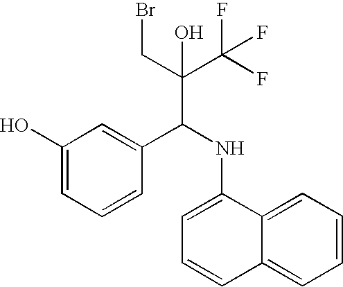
BrCC(C(F)(F)F)(O)C(NC1=CC=CC2=CC=CC=C12)C1=CC(O)=CC=C1
